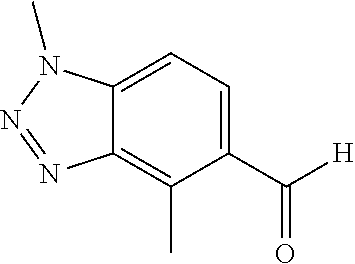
CC1=C2N=NN(C)C2=CC=C1C([H])=O
